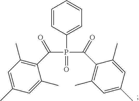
C1=CC(P(C(C2=C(C)C=C(C)C=C2C)=O)(C(=O)C2=C(C)C=C(C)C=C2C)=O)=CC=C1
